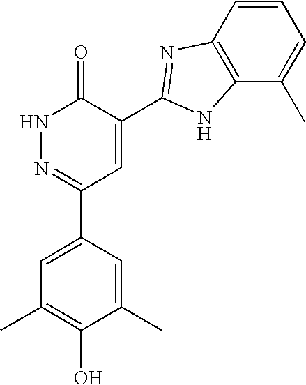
C1=C(C2=NNC(=O)C(C3=NC4=C(C(C)=CC=C4)N3)=C2)C=C(C)C(O)=C1C
